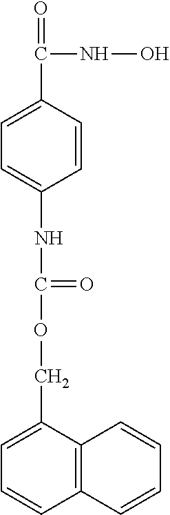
C1=C(C(=O)NO)C=CC(NC(OCC2=CC=CC3=C2C=CC=C3)=O)=C1
